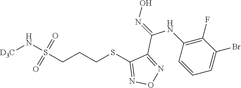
C1=CC=C(Br)C(F)=C1NC(=NO)C1=NON=C1SCCCS(=O)(=O)N[D3C]
